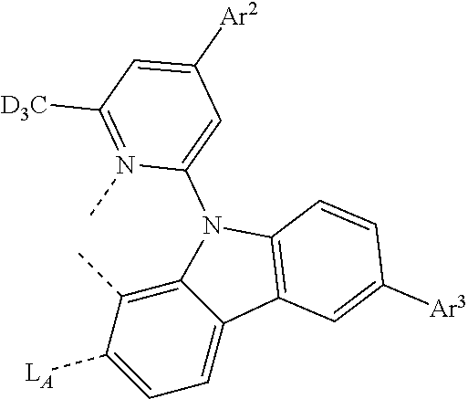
C12=C(C)C([LA])=CC=C1C1=C(N2C2=CC([Ar2])=CC([D3C])=N2C)C=CC([Ar3])=C1
